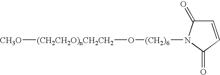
C1=CC(=O)N([(CH2)6]O[(CH2CH2O)nCH2CH2][CH3O])C1=O
